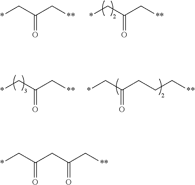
C(=O)(C*)C[**].C(=O)(C*)C[**].C(=O)(C*)C[**].C(=O)(C*)CCC[**].C(=O)(C*)CC(C[**])=O
